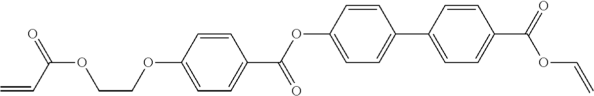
C1=C(OC(C2=CC=C(OCCOC(C=C)=O)C=C2)=O)C=CC(C2=CC=C(C(=O)OC=C)C=C2)=C1
